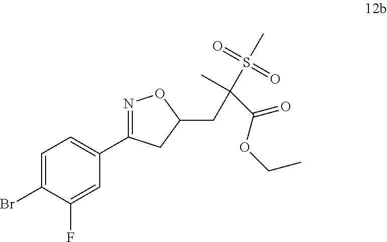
C1=C(Br)C(F)=CC(C2=NOC(CC(S(C)(=O)=O)(C)C(OCC)=O)C2)=C1
